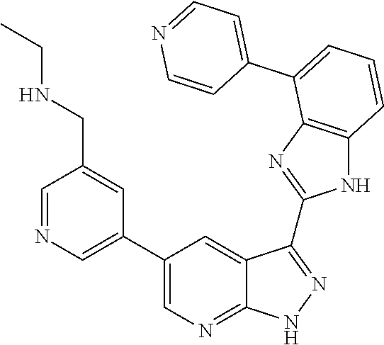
C1=C(C2=CC=CC3=C2N=C(C2=NNC4=NC=C(C5=CN=CC(CNCC)=C5)C=C42)N3)C=CN=C1
